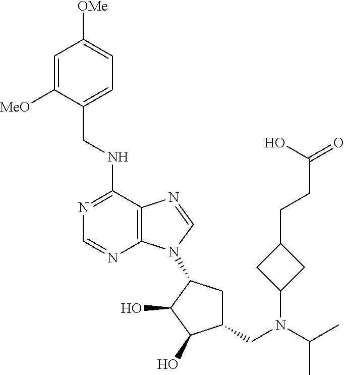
C1=C([MeO])C(CNC2=NC=NC3=C2N=CN3C2CC(CN(C(C)C)C3CC(CCC(=O)O)C3)C(O)C2O)=CC=C1[OMe]
